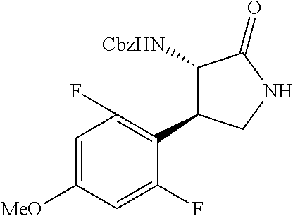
C1(C2=C(F)C=C([MeO])C=C2F)C([CbzHN])C(=O)NC1
